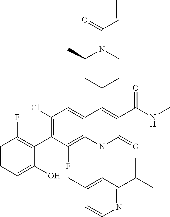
C1=CC=C(O)C(C2=C(Cl)C=C3C(=C2F)N(C2=C(C)C=CN=C2C(C)C)C(=O)C(C(NC)=O)=C3C2CCN(C(=O)C=C)C(C)C2)=C1F
